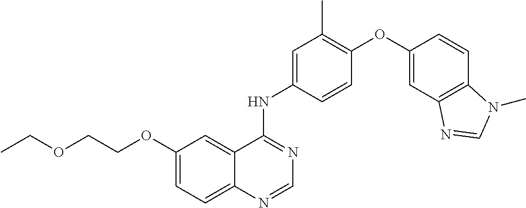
C12=CC=C(OCCOCC)C=C1C(NC1=CC(C)=C(OC3=CC4=C(C=C3)N(C)C=N4)C=C1)=NC=N2
